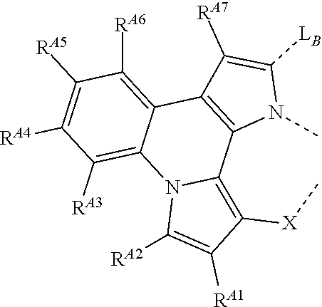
C1([RA5])=C([RA4])C([RA3])=C2C(=C1[RA6])C1=C(C3=C([X]C)C([RA1])=C([RA2])N23)N(C)C([LB])=C1[RA7]
